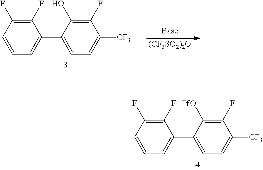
C1([CF3])=CC=C(C2=CC=CC(F)=C2F)C([TfO])=C1F.C1([CF3])=CC=C(C2=CC=CC(F)=C2F)C(O)=C1F.[(CF3SO2)2O]
